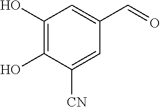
C1(O)=C(O)C([CN])=CC(C=O)=C1
